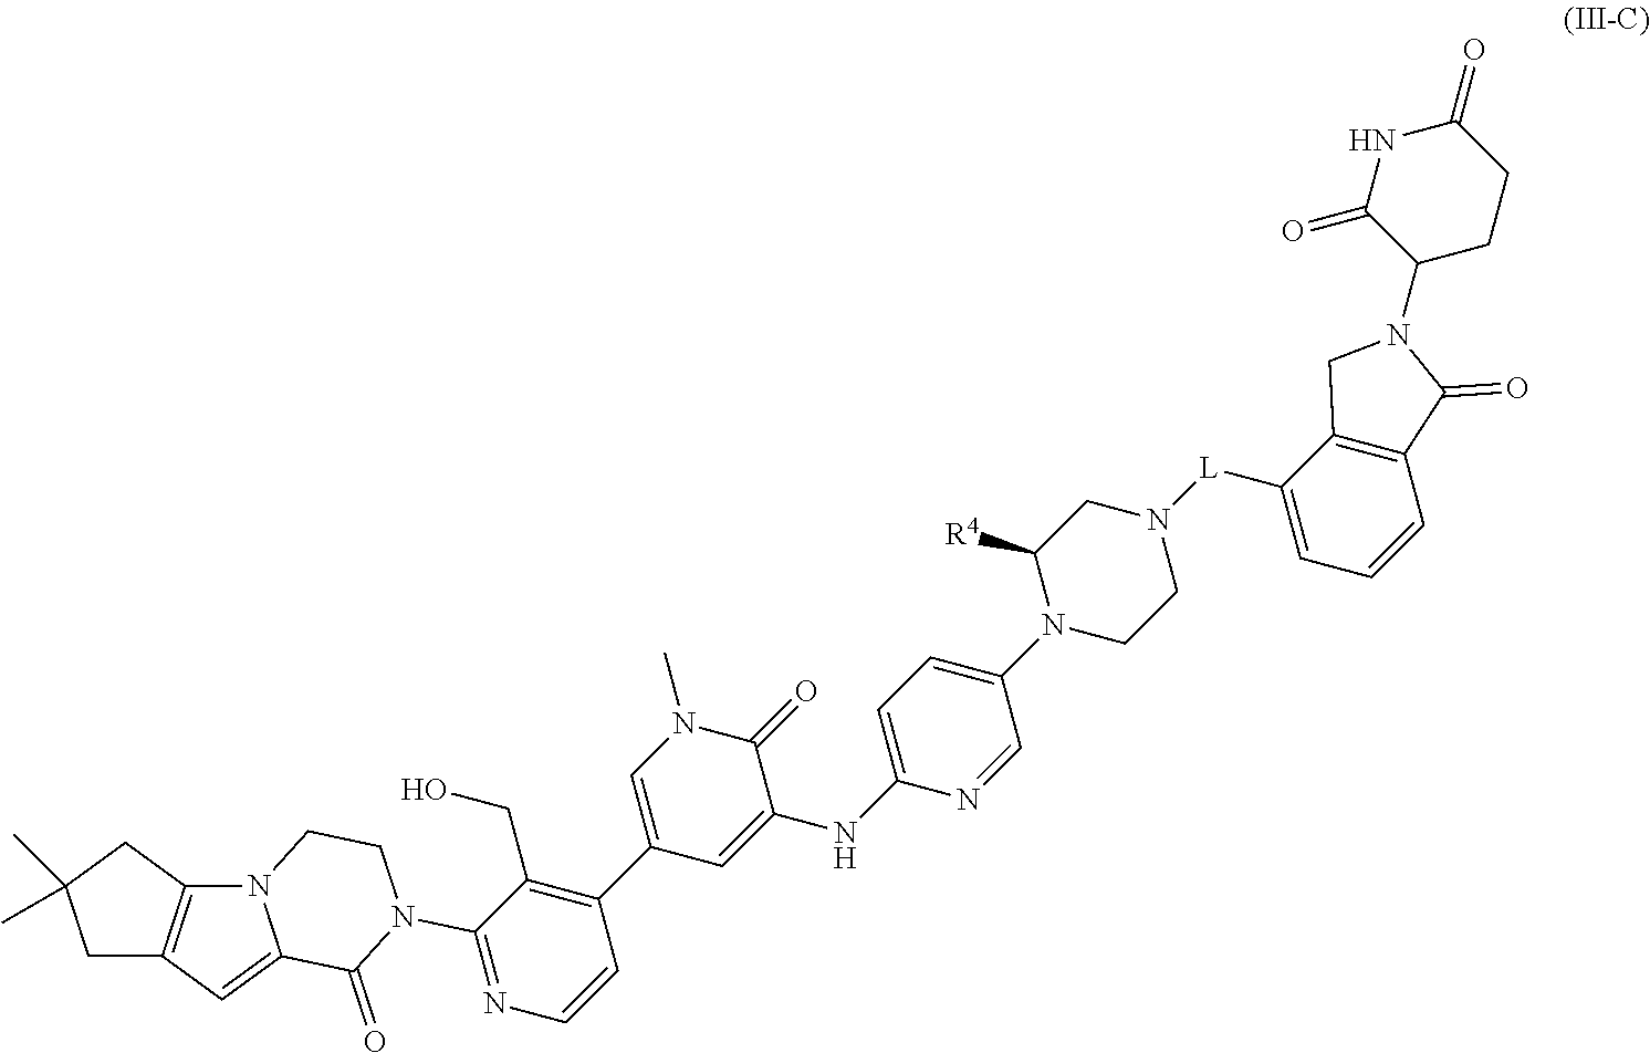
C1C2=C(CC1(C)C)N1C(=C2)C(=O)N(C2=NC=CC(C3=CN(C)C(=O)C(NC4=CC=C(N5CCN([L]C6=CC=CC7=C6CN(C6CCC(=O)NC6=O)C7=O)CC5[R4])C=N4)=C3)=C2CO)CC1
